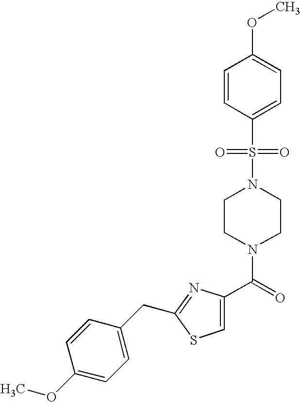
C1=C(C(N2CCN(S(C3=CC=C(OC)C=C3)(=O)=O)CC2)=O)N=C(CC2=CC=C(OC)C=C2)S1
